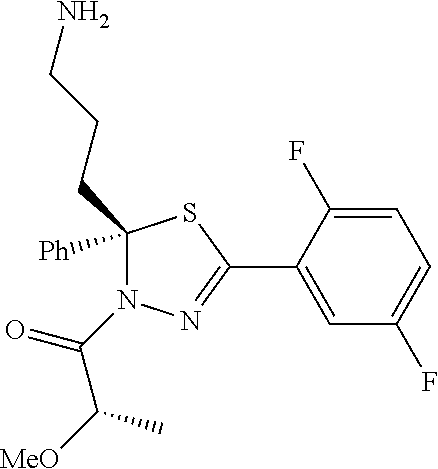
N1=C(C2=CC(F)=CC=C2F)SC([Ph])(CCCN)N1C(C(C)[MeO])=O
